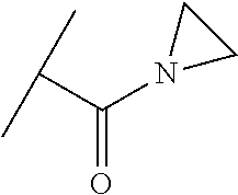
C(C(N1CC1)=O)(C)C
